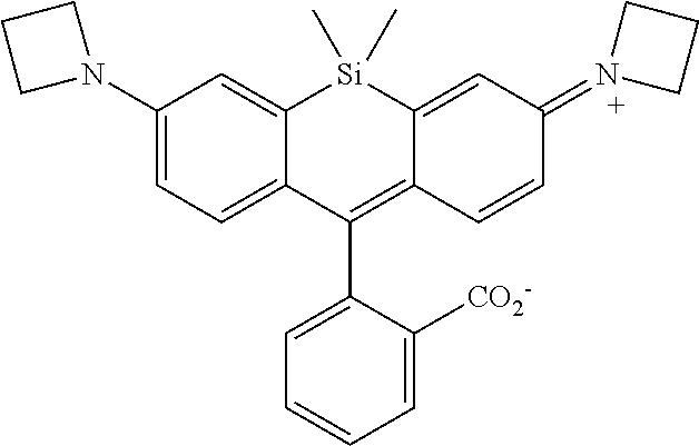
C1(N2CCC2)=CC=C2C(=C1)[Si](C)(C)C1=CC(=N3CCC3)C=CC1=C2C1=CC=CC=C1[CO2-]
